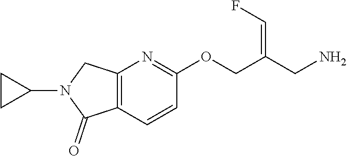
C12=C(C=CC(OCC(CN)=CF)=N1)C(=O)N(C1CC1)C2
